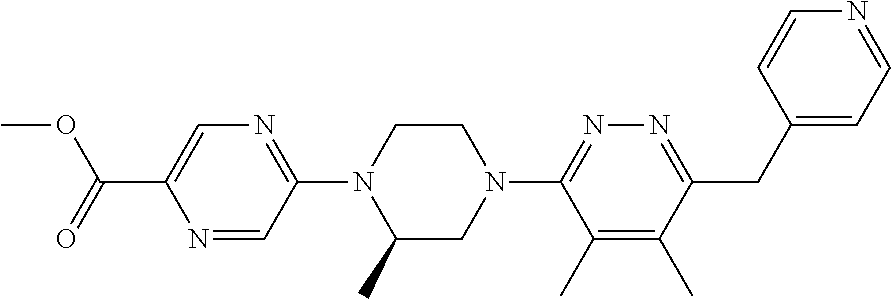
N1=CC(N2C(C)CN(C3=NN=C(CC4=CC=NC=C4)C(C)=C3C)CC2)=NC=C1C(=O)OC
